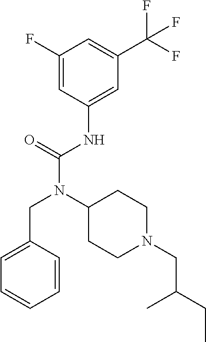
C1(F)=CC(NC(N(C2CCN(CC(CC)C)CC2)CC2=CC=CC=C2)=O)=CC(C(F)(F)F)=C1
